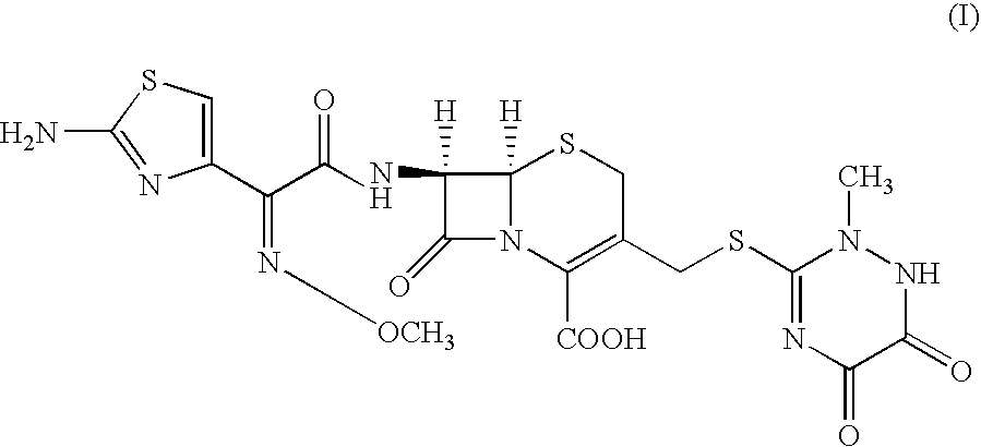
N(C(C(=N[OCH3])C1=CSC(N)=N1)=O)C1([H])C(=O)N2C1([H])SCC(CSC1=NC(=O)C(=O)NN1C)=C2[COOH]
